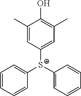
[S+](C1=CC(C)=C(O)C(C)=C1)(C1=CC=CC=C1)C1=CC=CC=C1
